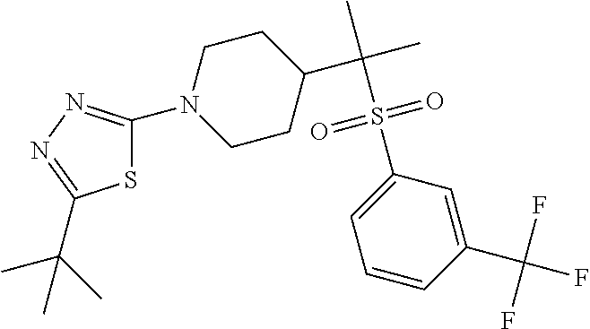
C1CN(C2=NN=C(C(C)(C)C)S2)CCC1C(C)(C)S(C1=CC=CC(C(F)(F)F)=C1)(=O)=O
